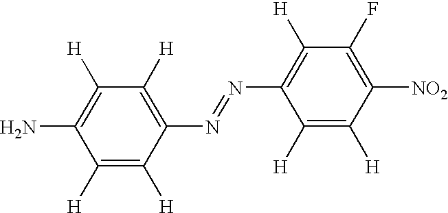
C1([H])=C([H])C(N=NC2=C([H])C(F)=C([NO2])C([H])=C2[H])=C([H])C([H])=C1N
